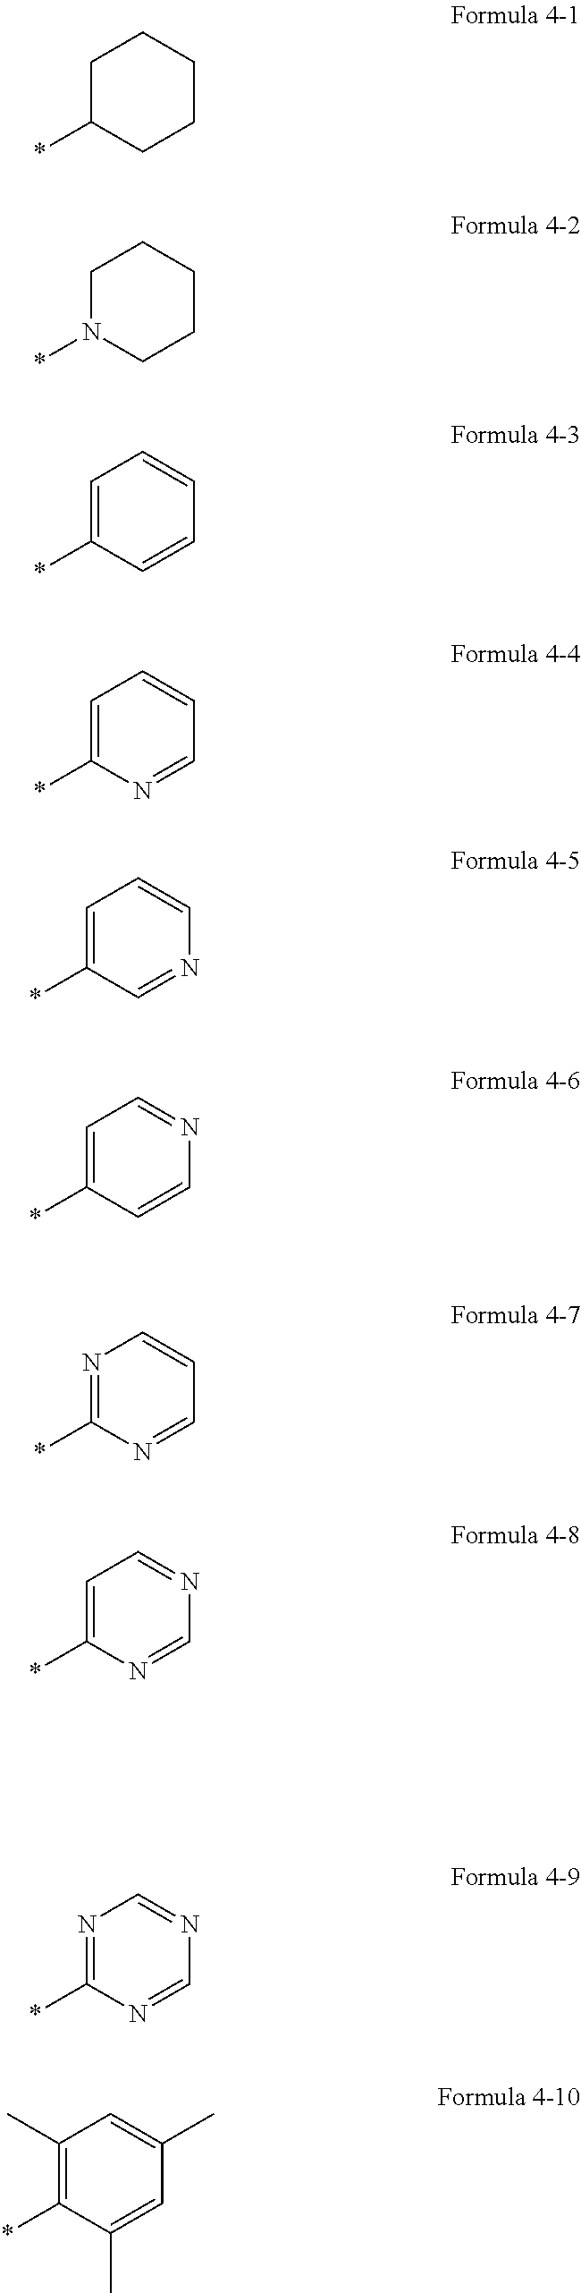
C1C(*)CCCC1.C1N(*)CCCC1.C1=C(*)C=CC=C1.C1=C(*)N=CC=C1.C1=C(*)C=CN=C1.C1=C(*)C=NC=C1.C1=C(*)N=CN=C1.N1=C(*)N=CC=C1.C1(C)=C(*)C(C)=CC(C)=C1.N1=C(*)N=CN=C1
